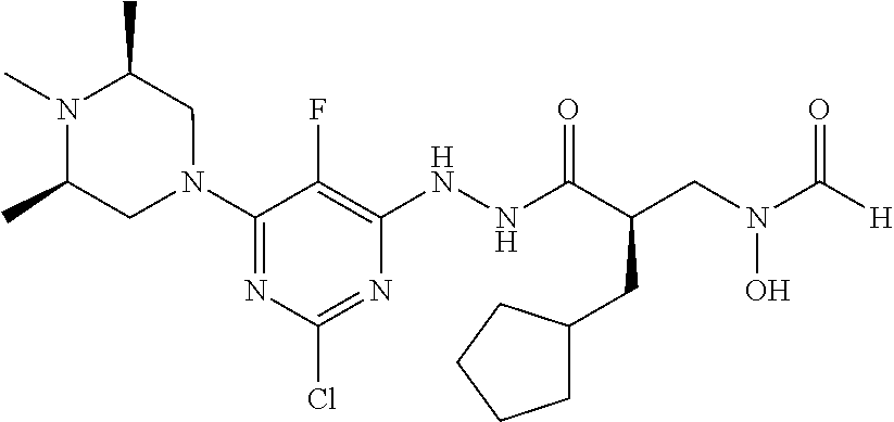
N1(C2=NC(Cl)=NC(NNC(C(CN(C([H])=O)O)CC3CCCC3)=O)=C2F)CC(C)N(C)C(C)C1
